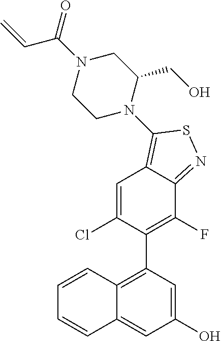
C1=CC2=C(C3=C(F)C4=NSC(N5C(CO)CN(C(=O)C=C)CC5)=C4C=C3Cl)C=C(O)C=C2C=C1
